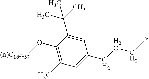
C1(O[(n)C18H37])=C(C)C=C(CCCC)C=C1C(C)(C)C
